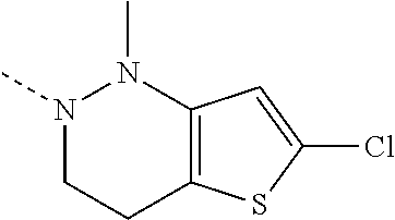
N1(C)CCC2=C(N1C)C=C(Cl)S2
